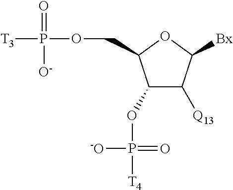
[T3]P(=O)([O-])OCC1C(OP([-O])(=O)[T4])C([Q13])C([Bx])O1
